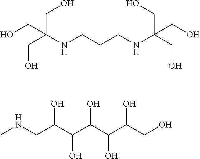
OCC(CO)(CO)NCCCNC(CO)(CO)CO.CNCC(C(C(C(C(CO)O)O)O)O)O
